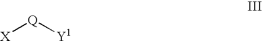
[X][Q][Y1]
